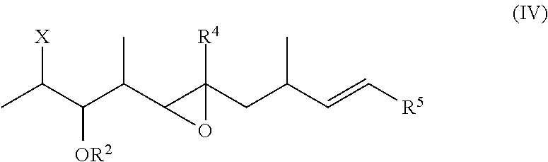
CC(C(C(C1C(CC(C=C[R5])C)([R4])O1)C)[OR2])[X]
